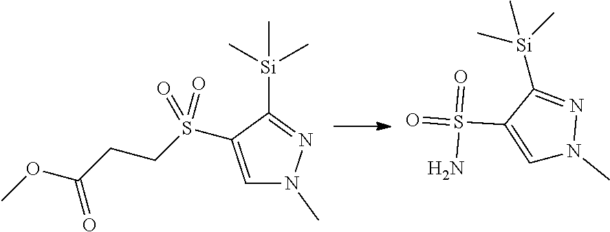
C1=C(S(CCC(OC)=O)(=O)=O)C([Si](C)(C)C)=NN1C.C1=C(S(=O)(=O)N)C([Si](C)(C)C)=NN1C
